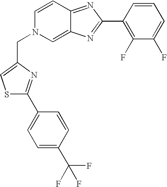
S1C=C(CN2C=C3C(=NC(C4=C(F)C(F)=CC=C4)=N3)C=C2)N=C1C1=CC=C(C(F)(F)F)C=C1
